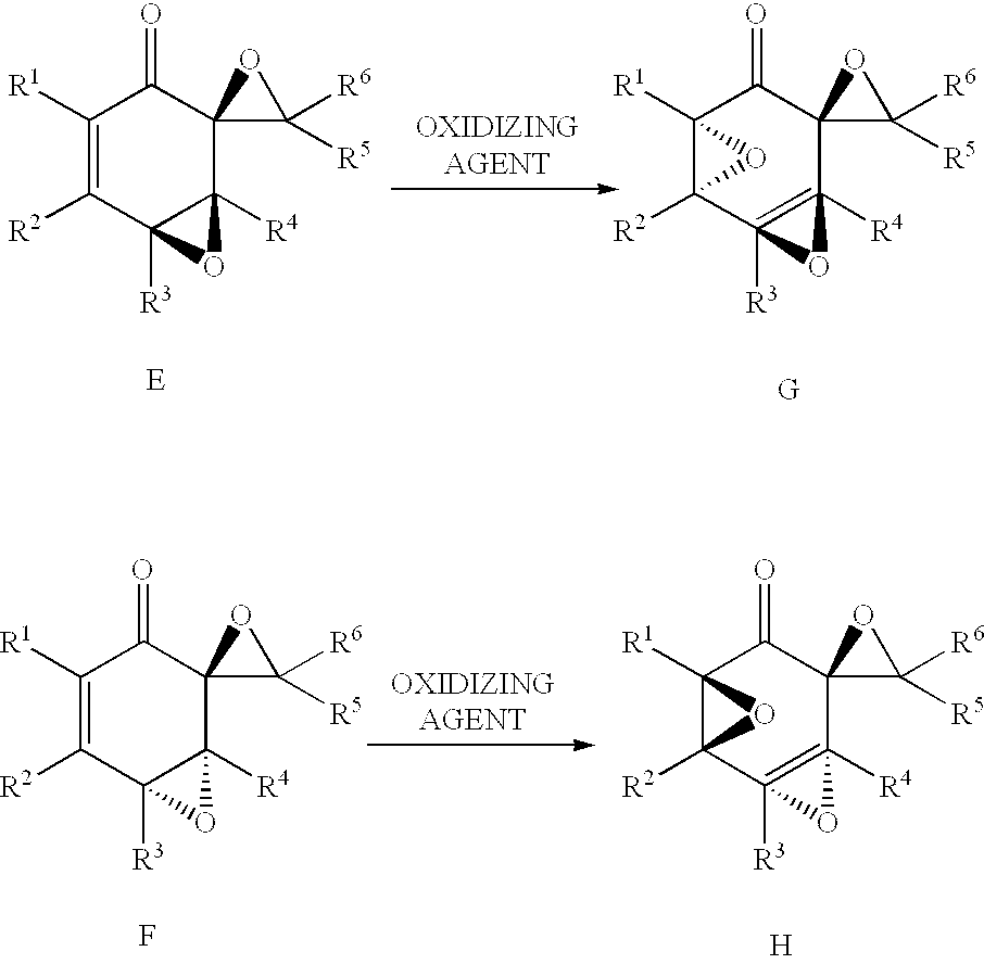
C12([R4])C3(C(=O)C([R1])=C([R2])C1([R3])O2)C([R6])([R5])O3.C12([R4])=C([R3])(C3([R2])C([R1])(C(=O)C14C([R6])([R5])O4)O3)O2.C12([R4])C3(C(=O)C([R1])=C([R2])C1([R3])O2)C([R6])([R5])O3.C12([R4])=C([R3])(C3([R2])C([R1])(C(=O)C14C([R6])([R5])O4)O3)O2.F.[H]
